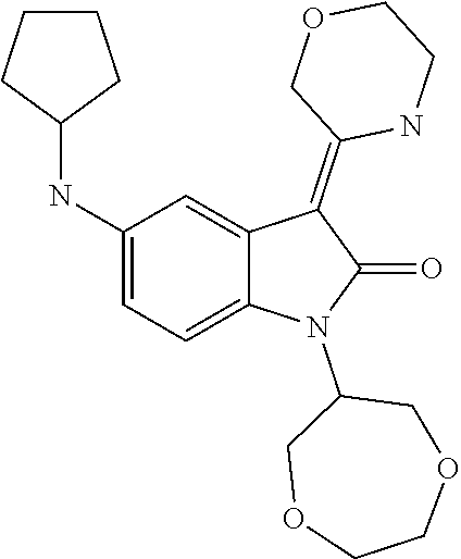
C1COCC(N2C(=O)C(=C3COCCN3)C3=CC(NC4CCCC4)=CC=C23)CO1
